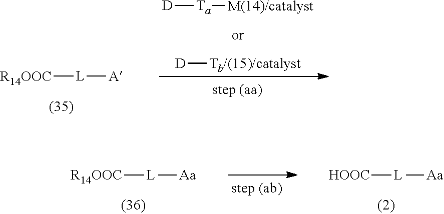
[D][Ta][M(14)/catalyst].[D][Tb/(15)/catalyst].[L]([A])[R14OOC].[R14OOC][L][Aa].[HOOC][L][Aa]
